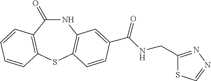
C1(=O)NC2=C(SC3=C1C=CC=C3)C=CC(C(NCC1=NN=CS1)=O)=C2
